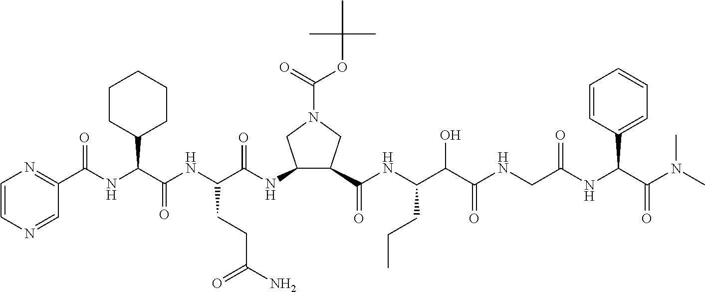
C1(C(NC(C(NC(C(=O)NC2C(C(=O)NC(C(C(NCC(NC(C(N(C)C)=O)C3=CC=CC=C3)=O)=O)O)CCC)CN(C(=O)OC(C)(C)C)C2)CCC(N)=O)=O)C2CCCCC2)=O)=NC=CN=C1
